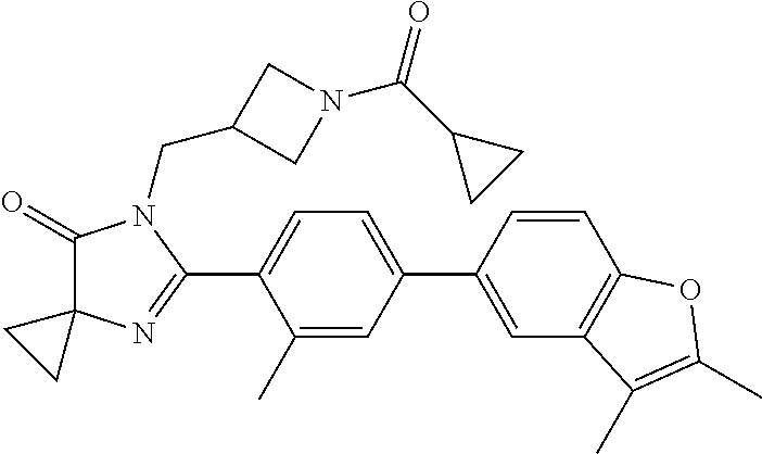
C1(=O)C2(N=C(C3=CC=C(C4=CC5=C(C=C4)OC(C)=C5C)C=C3C)N1CC1CN(C(C3CC3)=O)C1)CC2
